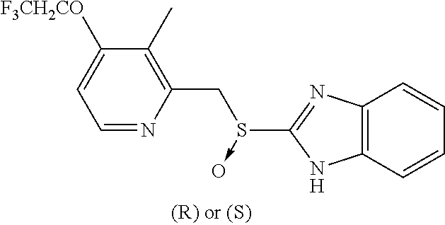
C1([F3CH2CO])=CC=NC(CS(->O)C2=NC3=C(N2)C=CC=C3)=C1C
